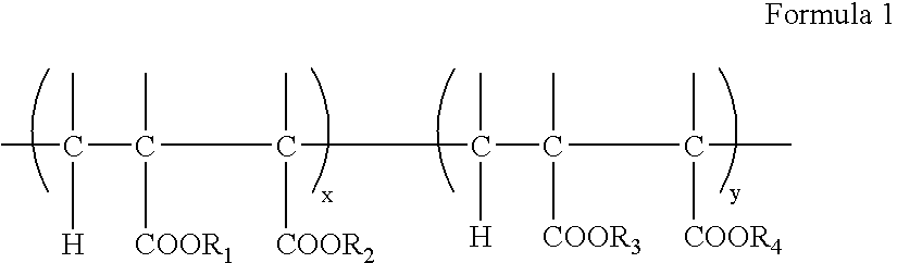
CC(C(C([COOR2])(C)C(C(C([COOR4])(C)C)([COOR3])C)([H])C)([COOR1])C)([H])C
